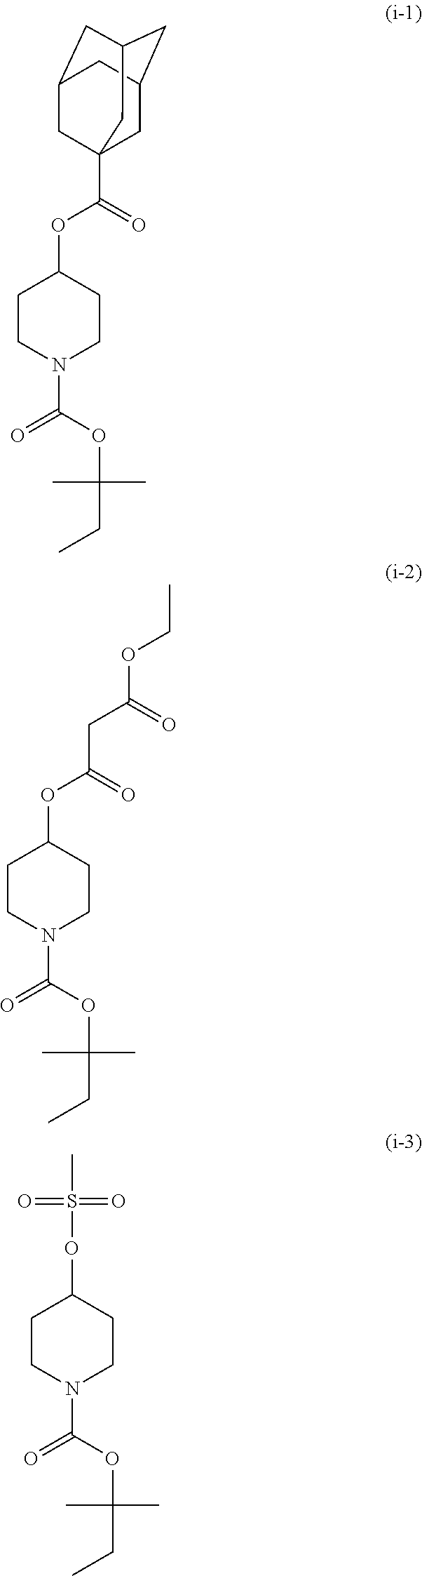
C1CN(C(=O)OC(C)(C)CC)CCC1OC(=O)C12CC3CC(CC(C1)C3)C2.C1CN(C(=O)OC(C)(C)CC)CCC1OC(=O)CC(OCC)=O.C1CN(C(=O)OC(C)(C)CC)CCC1OS(=O)(=O)C
